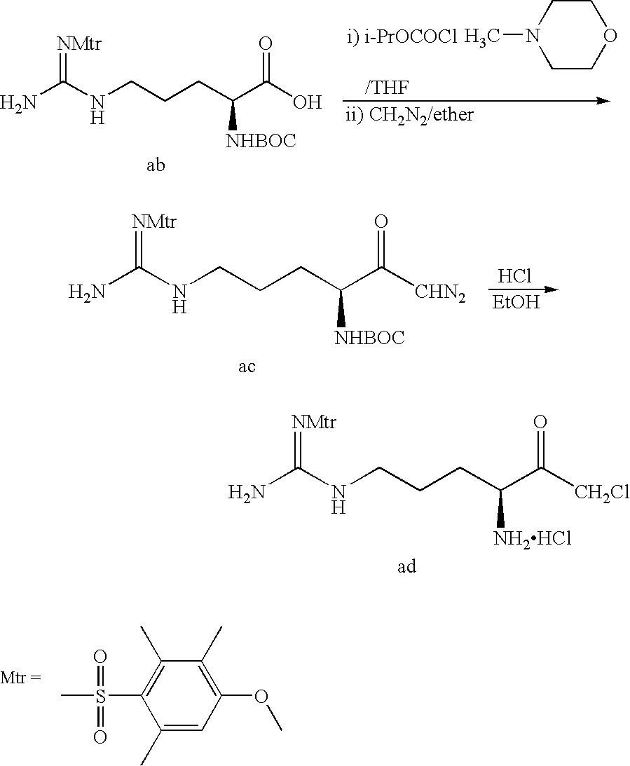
NC(NCCCC(C([CH2Cl])=O)[NH2HCl])=[NMtr].C1COCCN1C.NC(NCCCC(C(O)=O)[NHBOC])=[NMtr].NC(NCCCC(C([CHN2])=O)[NHBOC])=[NMtr].Cl.[EtOH].C1(C)=CC(OC)=C(C)C(C)=C1S(C)(=O)=O
